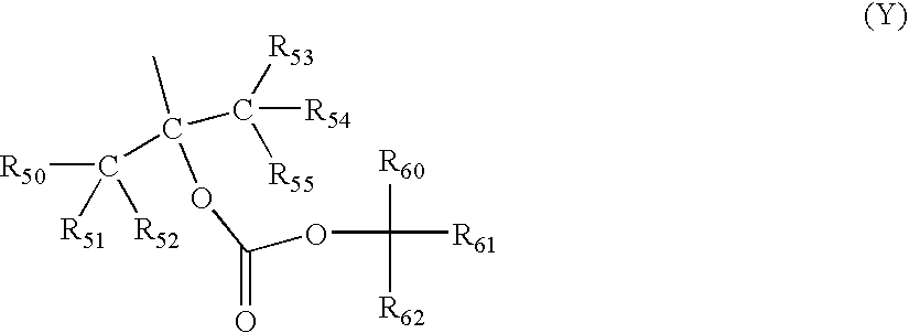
[R50]C(C(C([R54])([R53])[R55])(OC(OC([R60])([R62])[R61])=O)C)([R51])[R52]
